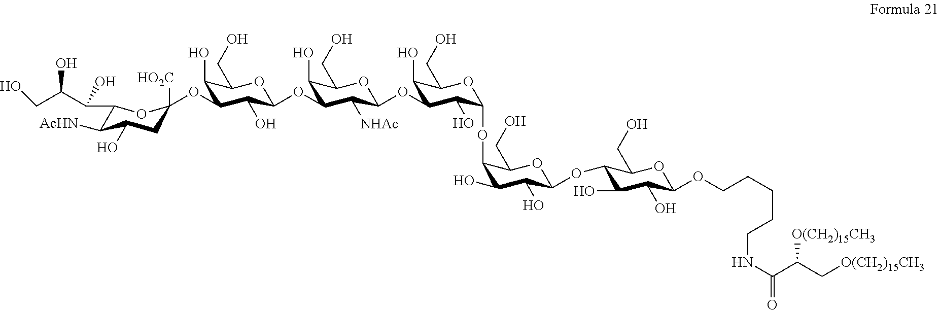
O(C1C(O)C(CO)OC(OC2C(O)C(CO)OC(OC3C(O)C(CO)OC(OC4C(O)C(O)C(OC5C(O)C(O)C(OCCCCCNC(=O)C(C[O(CH2)15CH3])[O(CH2)15CH3])OC5CO)OC4CO)C3O)C2[NHAc])C1O)C1([HO2C])CC(O)C([AcHN])C(C(C(CO)O)O)O1
